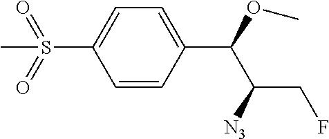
C1=CC(C(OC)C([N3])CF)=CC=C1S(=O)(=O)C
